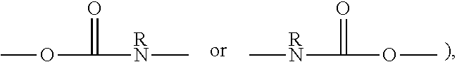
O(C([RN]C)=O)C.O(C([RN]C)=O)C
